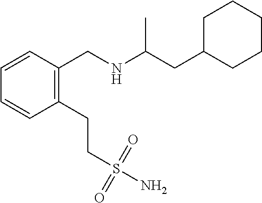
C1=CC=CC(CNC(CC2CCCCC2)C)=C1CCS(N)(=O)=O
